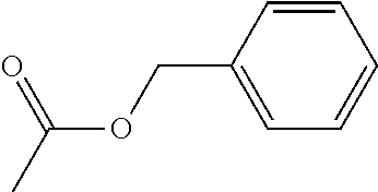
O=C(C)OCC1=CC=CC=C1
